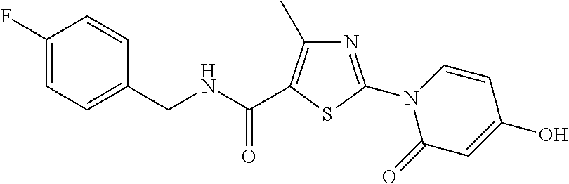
N1=C(N2C(=O)C=C(O)C=C2)SC(C(NCC2=CC=C(F)C=C2)=O)=C1C
